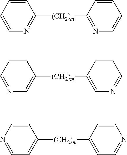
C1=CC=CN=C1[(CH2)m]C1=NC=CC=C1.C1=CC=NC=C1[(CH2)m]C1=CN=CC=C1.C1=CN=CC=C1[(CH2)m]C1=CC=NC=C1
